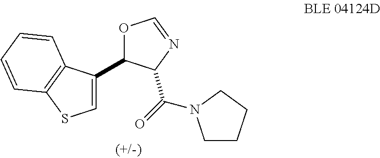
C1=C(C2OC=NC2C(=O)N2CCCC2)C2=C(S1)C=CC=C2
